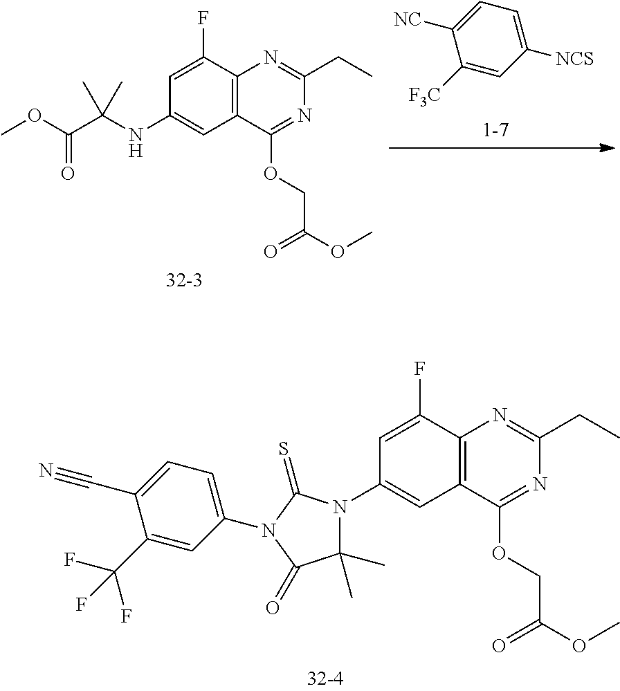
C12=C(C(F)=CC(N3C(C)(C)C(=O)N(C4=CC=C(C#N)C(C(F)(F)F)=C4)C3=S)=C1)N=C(CC)N=C2OCC(OC)=O.C12=C(C(F)=CC(NC(C(=O)OC)(C)C)=C1)N=C(CC)N=C2OCC(OC)=O.C1([F3C])=CC([NCS])=CC=C1[NC]
